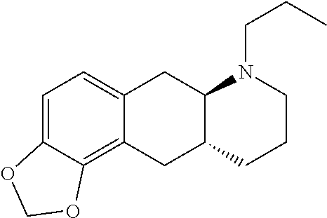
C1=C2C(=C3C(=C1)CC1N(CCC)CCCC1C3)OCO2
